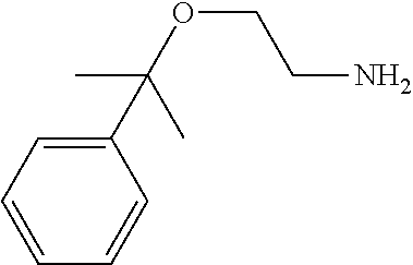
C1=C(C(C)(OCCN)C)C=CC=C1
